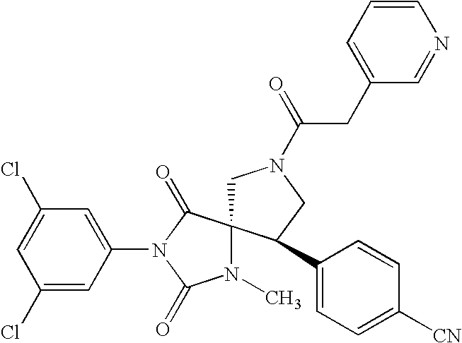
C1=C(Cl)C=C(N2C(=O)N(C)C3(C2=O)CN(C(=O)CC2=CC=CN=C2)CC3C2=CC=C([CN])C=C2)C=C1Cl
